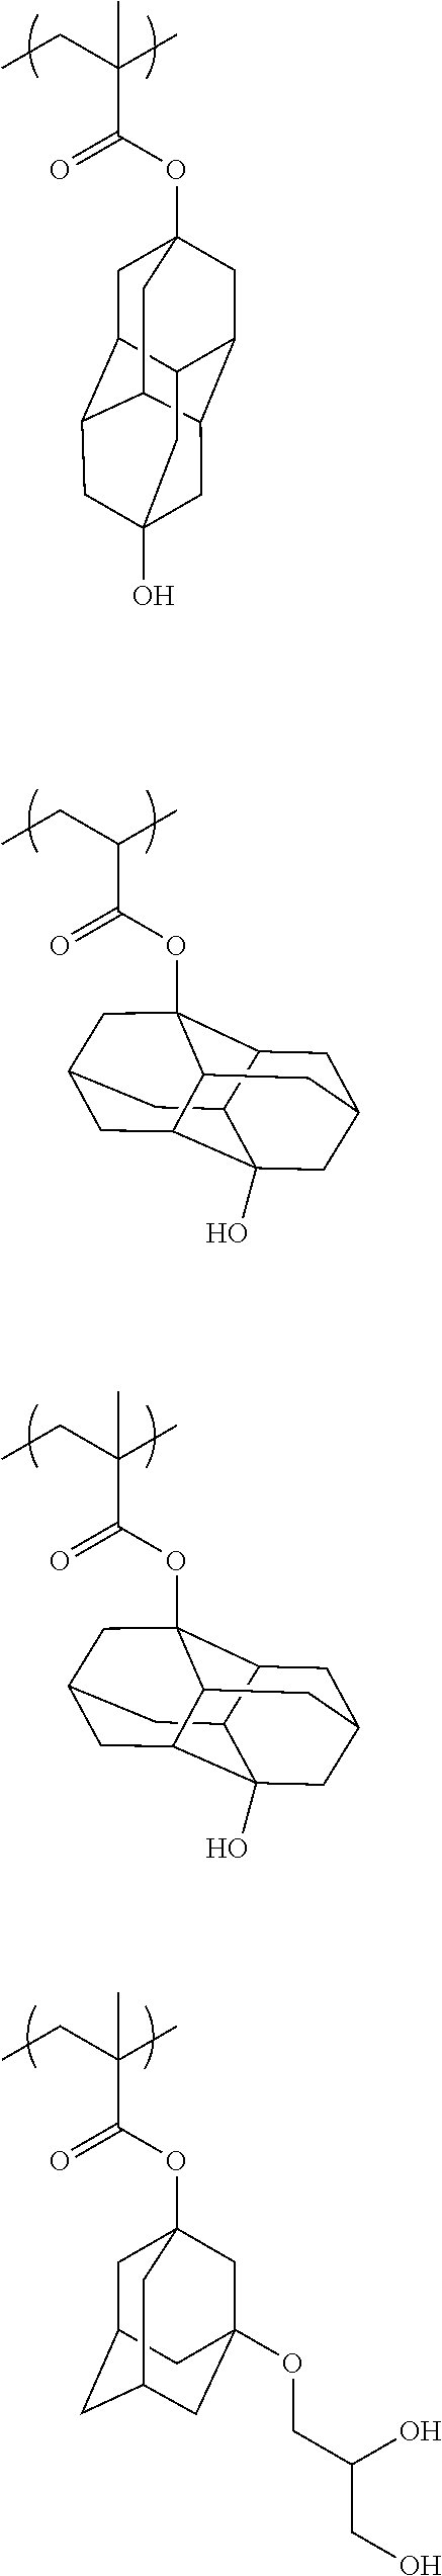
CCC(C)(C(=O)OC12CC3C4C(C1)C1CC(O)(CC3C1C2)C4)C.C12CC3CC4(OC(C(CC)C)=O)C1CC1CC2(O)C(C3)C4C1.C12CC3CC4(OC(C(CC)(C)C)=O)C1CC1CC2(O)C(C3)C4C1.CCC(C)(C(=O)OC12CC3CC(CC(OCC(O)CO)(C1)C3)C2)C
